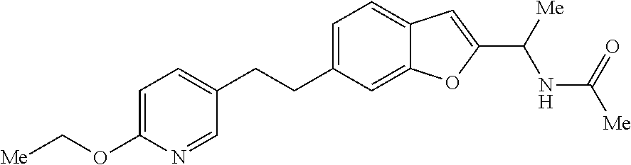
C1(CCC2=CC=C(OC[Me])N=C2)=CC=C2C(=C1)OC(C([Me])NC(=O)[Me])=C2
